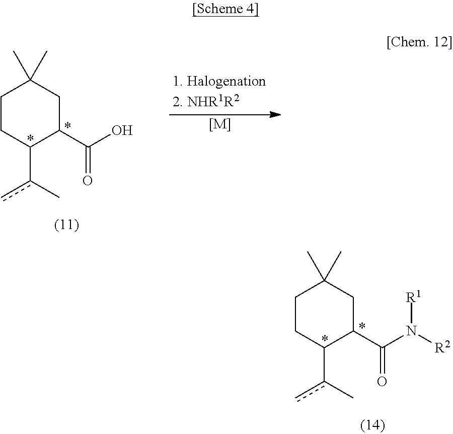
C1CC(c(C)c)C(C(N([R2])[R1])=O)CC1(C)C.C1CC(c(C)c)C(C(O)=O)CC1(C)C.[[M]]
